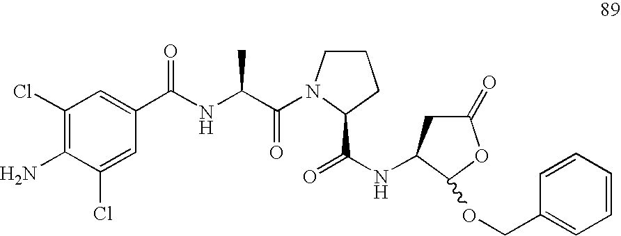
C1(Cl)=C(N)C(Cl)=CC(C(NC(C(=O)N2CCCC2C(NC2CC(=O)OC2OCC2=CC=CC=C2)=O)C)=O)=C1
